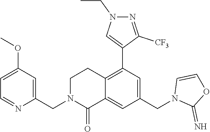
C1(CN2C(=O)C3=CC(CN4C(=N)OC=C4)=CC(C4=CN(CC)N=C4[CF3])=C3CC2)=CC(OC)=CC=N1
